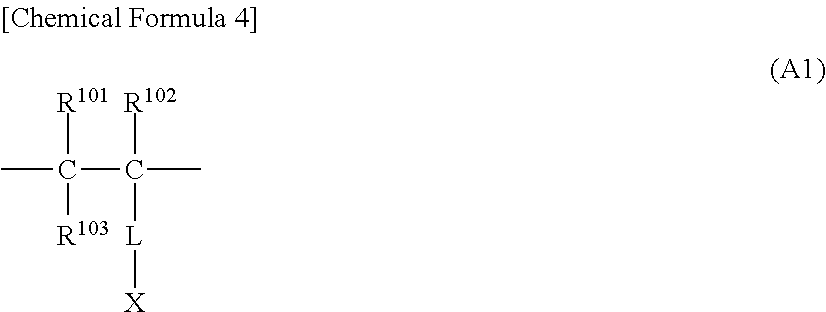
CC(C(C)([R102])[L][X])([R101])[R103]
